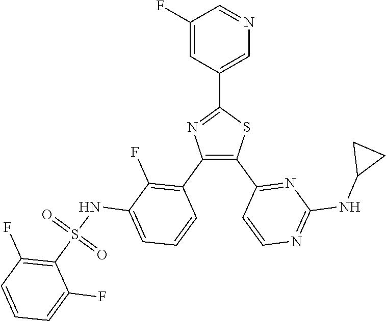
C1=C(C2=NC(C3=C(F)C(NS(C4=C(F)C=CC=C4F)(=O)=O)=CC=C3)=C(C3=NC(NC4CC4)=NC=C3)S2)C=C(F)C=N1
